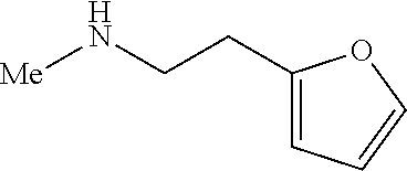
C1=C(CCN[Me])OC=C1
